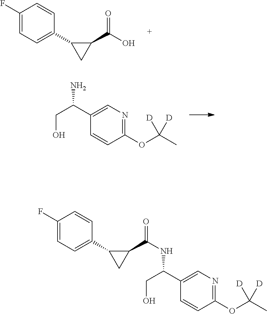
OCC(C1=CN=C(OC(C)([D])[D])C=C1)N.C1(F)=CC=C(C2CC2C(O)=O)C=C1.C1(F)=CC=C(C2CC2C(=O)NC(CO)C2=CN=C(OC(C)([D])[D])C=C2)C=C1
